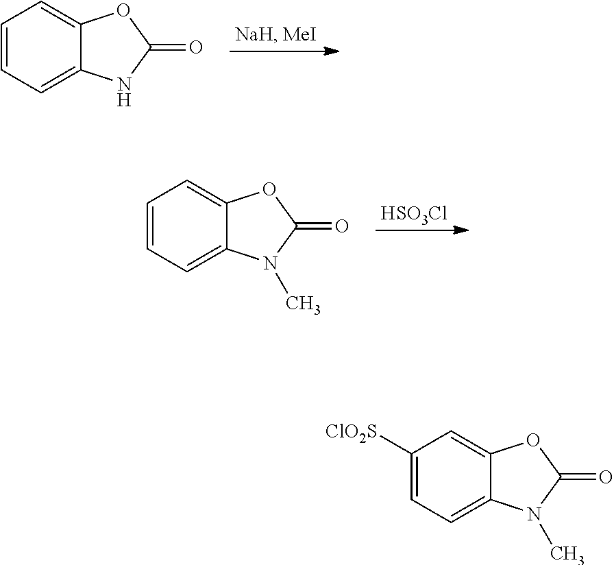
C1=CC=C2C(=C1)OC(=O)N2.C1=CC=C2C(=C1)OC(=O)N2C.[HSO3Cl].C1([ClO2S])=CC=C2C(=C1)OC(=O)N2C
